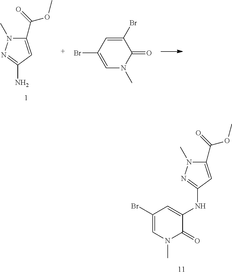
N1(C)N=C(NC2=CC(Br)=CN(C)C2=O)C=C1C(OC)=O.N1(C)N=C(N)C=C1C(OC)=O.C1=C(Br)C=C(Br)C(=O)N1C
